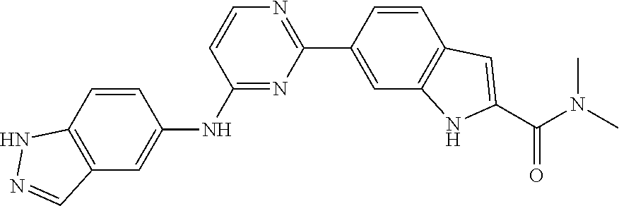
N(C)(C(C1=CC2=C(C=C(C3=NC=CC(NC4=CC5=C(C=C4)NN=C5)=N3)C=C2)N1)=O)C
